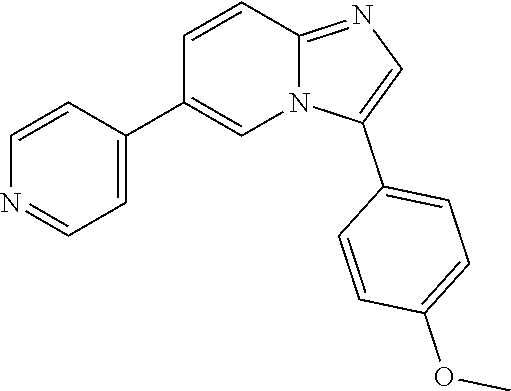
C1=CC(C2=CN3C(=NC=C3C3=CC=C(OC)C=C3)C=C2)=CC=N1
